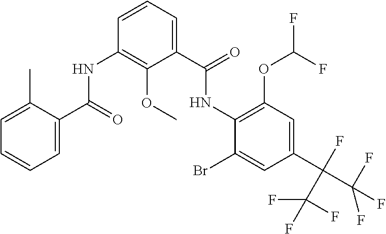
C1=CC=C(C(=O)NC2=C(OC(F)F)C=C(C(C(F)(F)F)(F)C(F)(F)F)C=C2Br)C(OC)=C1NC(C1=CC=CC=C1C)=O
